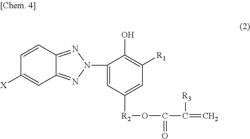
C1(N2N=C3C=C([X])C=CC3=N2)=CC([R2]OC(=O)C([R3])=C)=CC([R1])=C1O
